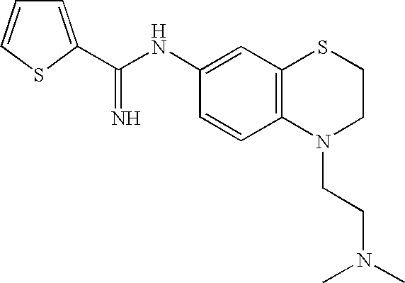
C(NC1=CC2=C(C=C1)N(CCN(C)C)CCS2)(=N)C1=CC=CS1
